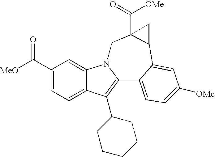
C1(C(=O)[MeO])=CC=C2C(=C1)N1C(=C2C2CCCCC2)C2=CC=C([OMe])C=C2C2C(C([OMe])=O)(C1)C2
